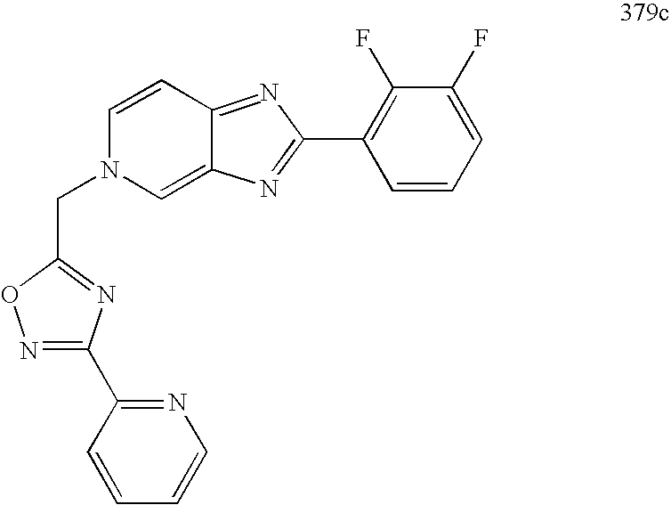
C1=CC2=NC(C3=C(F)C(F)=CC=C3)=NC2=CN1CC1=NC(C2=NC=CC=C2)=NO1
